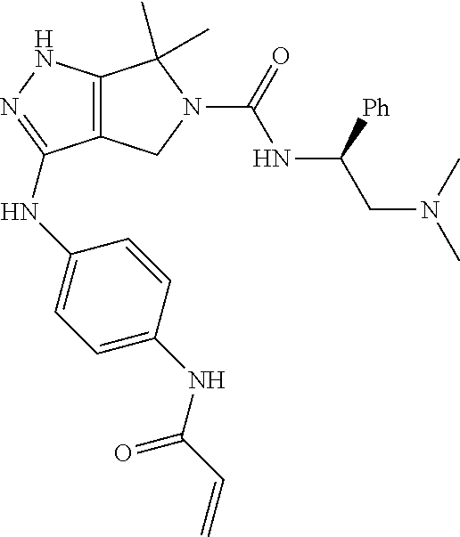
C12=C(NN=C1NC1=CC=C(NC(C=C)=O)C=C1)C(C)(C)N(C(NC(CN(C)C)[Ph])=O)C2
